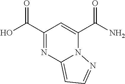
C1(C(O)=O)=NC2=CC=NN2C(C(N)=O)=C1
